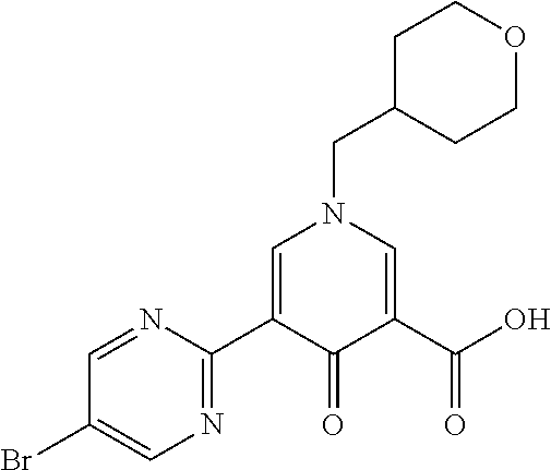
C1=NC(C2=CN(CC3CCOCC3)C=C(C(O)=O)C2=O)=NC=C1Br
